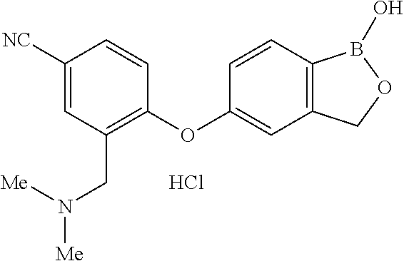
C1([NC])=CC(CN([Me])[Me])=C(OC2=CC3=C(C=C2)B(O)OC3)C=C1.Cl
